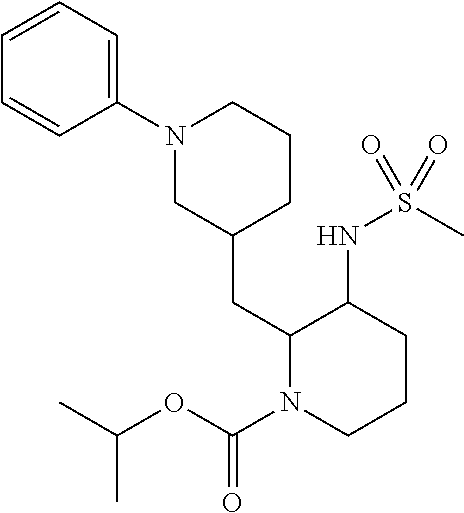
C1(N2CC(CC3N(C(=O)OC(C)C)CCCC3NS(C)(=O)=O)CCC2)=CC=CC=C1
